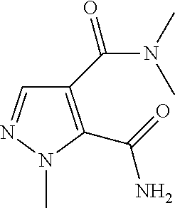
C1(C(N(C)C)=O)=C(C(=O)N)N(C)N=C1
